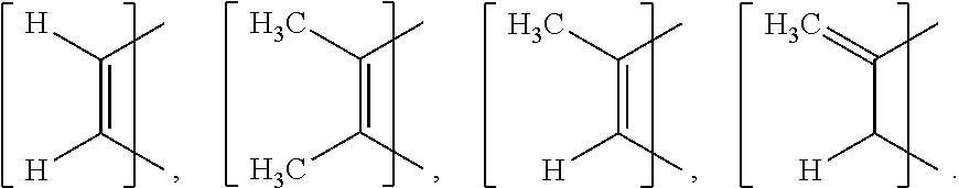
C(=C(C)[H])([H])C.C(=C(C)C)(C)C.C(=C(C)[H])(C)C.C(C(C)[H])(=C)C
